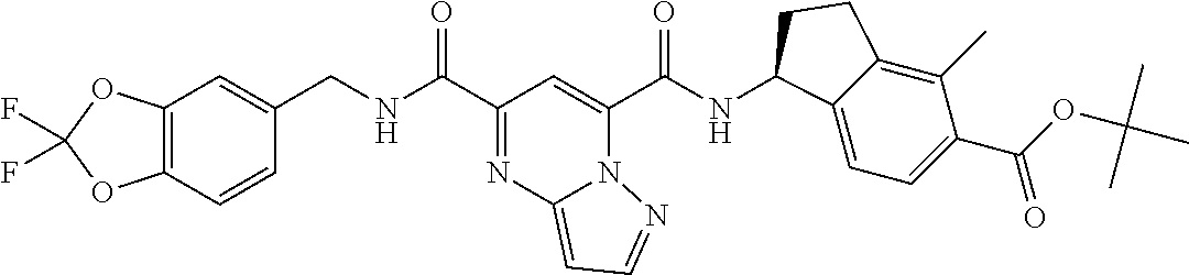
C12=C(C=CC(CNC(C3=NC4=CC=NN4C(C(NC4C5=CC=C(C(OC(C)(C)C)=O)C(C)=C5CC4)=O)=C3)=O)=C1)OC(F)(F)O2
